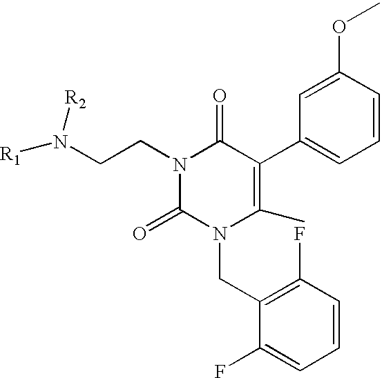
N1(CCN([R1])[R2])C(=O)N(CC2=C(F)C=CC=C2F)C(C)=C(C2=CC=CC(OC)=C2)C1=O
